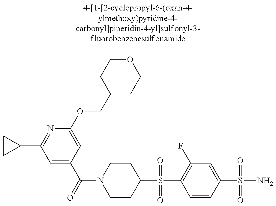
C1CC1C1=NC(OCC2CCOCC2)=CC(C(N2CCC(S(=O)(=O)C3=C(F)C=C(S(=O)(=O)N)C=C3)CC2)=O)=C1
